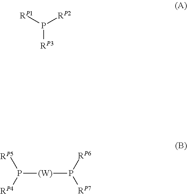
[RP1]P([RP2])[RP3].[RP5]P([(W)]P([RP7])[RP6])[RP4]
